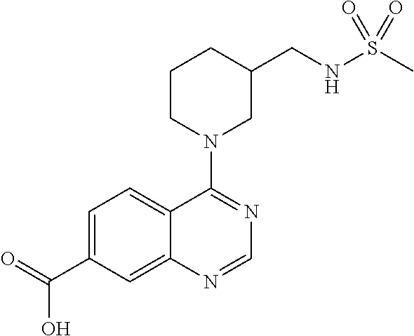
C1=C(C(=O)O)C=C2C(=C1)C(N1CC(CNS(C)(=O)=O)CCC1)=NC=N2
